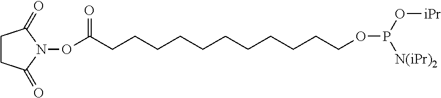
C1CC(=O)N(OC(CCCCCCCCCCCOP(O[iPr])[N(iPr)2])=O)C1=O
